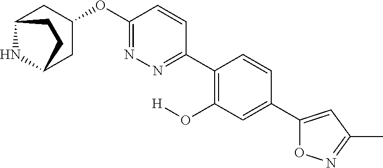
C12NC(CC(OC3=NN=C(C4=C(O[H])C=C(C5=CC(C)=NO5)C=C4)C=C3)C1)CC2
